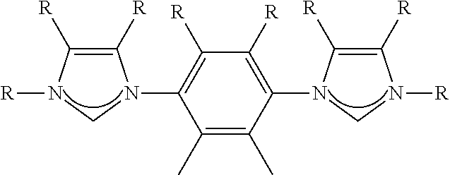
C1([R])=C([R])N([R])CN1C1=C([R])C([R])=C(N2C([R])=C([R])N([R])C2)C(C)=C1C
